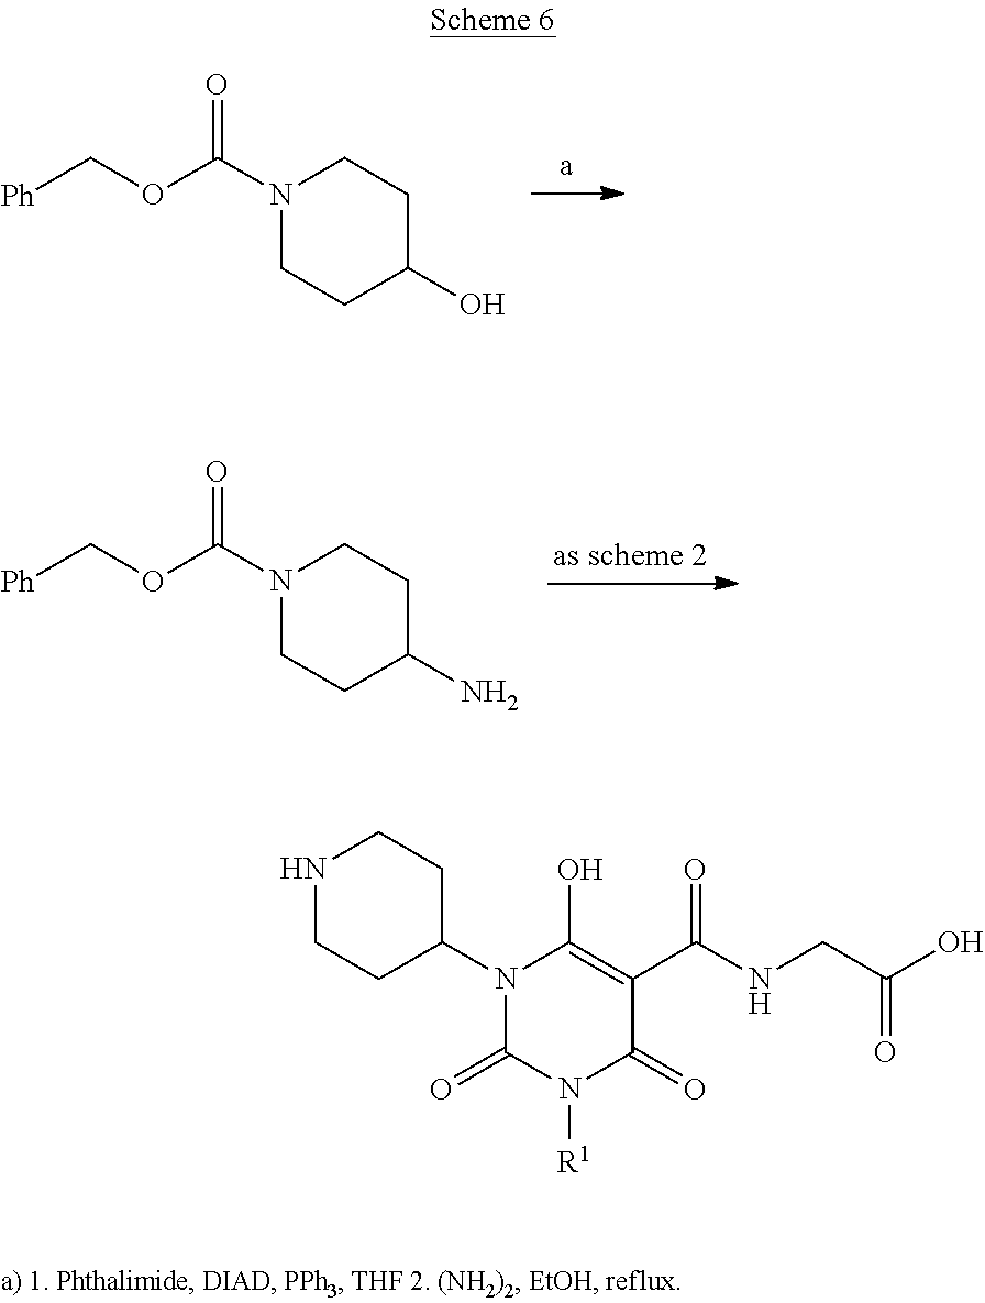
N1(C(OC[Ph])=O)CCC(O)CC1.N1(C(OC[Ph])=O)CCC(N)CC1.C1(C(NCC(O)=O)=O)=C(O)N(C2CCNCC2)C(=O)N([R1])C1=O
